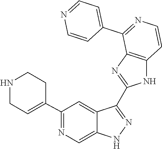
C1(C2=CCNCC2)=NC=C2C(=C1)C(C1=NC3=C(N1)C=CN=C3C1=CC=NC=C1)=NN2
